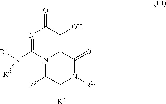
N1=C(N([R7])[R6])N2C(=C(O)C1=O)C(=O)N([R1])C([R2])C2[R3]
